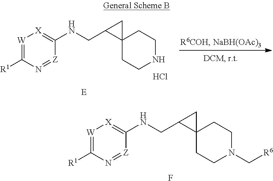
[W]1=C([R1])N=[Z]C(NCC2C3(C2)CCNCC3)=[X]1.Cl.[E].[W]1=C([R1])N=[Z]C(NCC2C3(C2)CCN(C[R6])CC3)=[X]1.F
